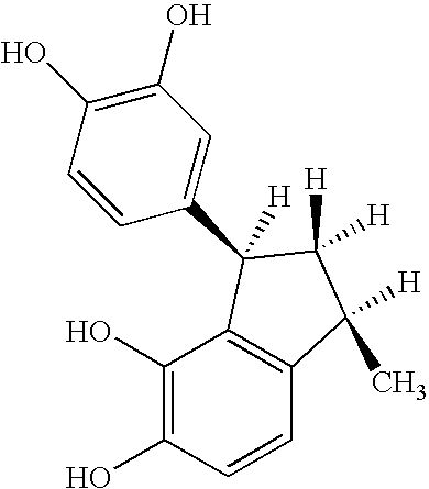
C1(O)=C(O)C=CC2=C1C([H])(C1=CC(O)=C(O)C=C1)C([H])([H])C2([H])C
